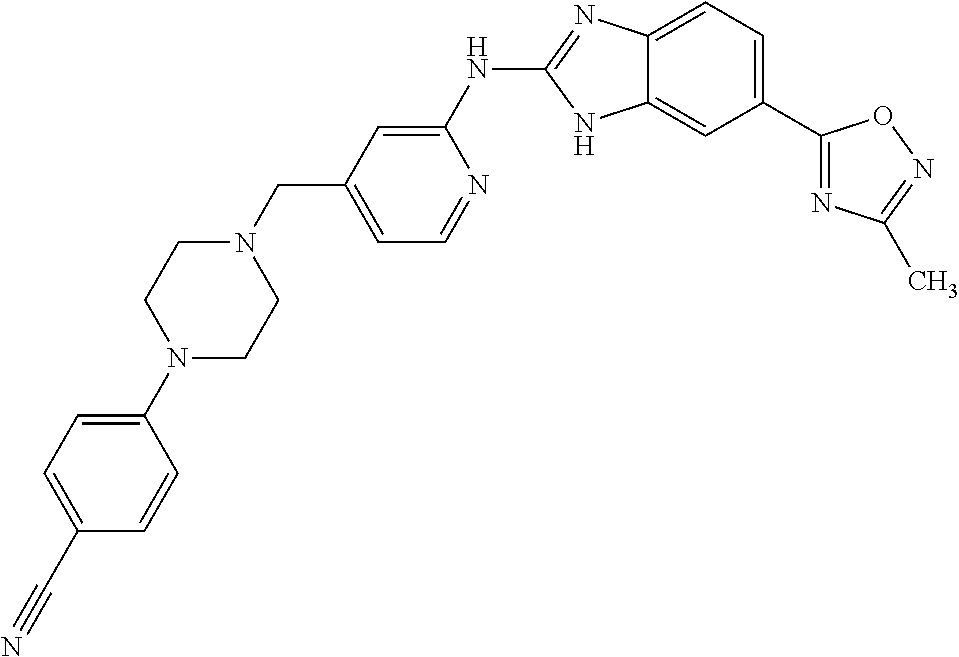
C12=CC=C(C3=NC(C)=NO3)C=C1NC(NC1=CC(CN3CCN(C4=CC=C(C#N)C=C4)CC3)=CC=N1)=N2
